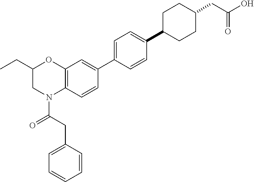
C12=C(C=CC(C3=CC=C(C4CCC(CC(O)=O)CC4)C=C3)=C1)N(C(CC1=CC=CC=C1)=O)CC(CC)O2
